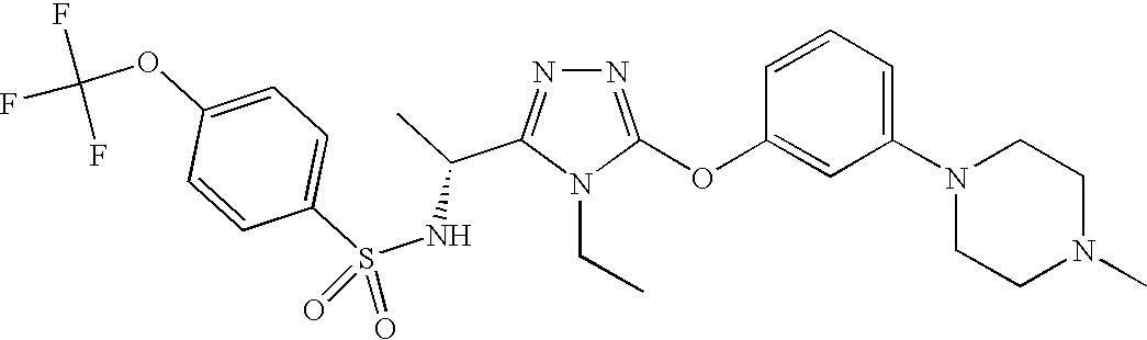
N1=C(OC2=CC(N3CCN(C)CC3)=CC=C2)N(CC)C(C(C)NS(C2=CC=C(OC(F)(F)F)C=C2)(=O)=O)=N1
